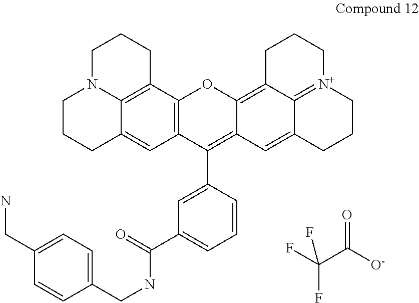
C(C([O-])=O)(F)(F)F.C1N2C3=C(CC1)C1=C(C=C3CCC2)C(C2=CC(C(NCC3=CC=C(CN)C=C3)=O)=CC=C2)=C2C(=C3C4=[N+](CCC3)CCCC4=C2)O1
